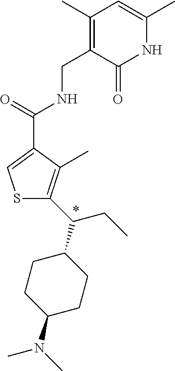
C(C1=CSC(C(CC)C2CCC(N(C)C)CC2)=C1C)(NCC1=C(C)C=C(C)NC1=O)=O
